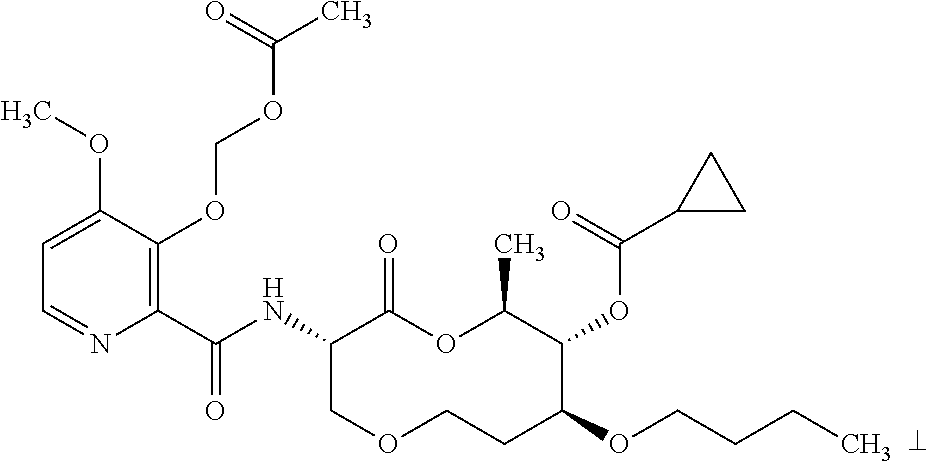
C1(C(NC2COCCC(OCCCC)C(OC(C3CC3)=O)C(C)OC2=O)=O)=C(OCOC(C)=O)C(OC)=CC=N1
